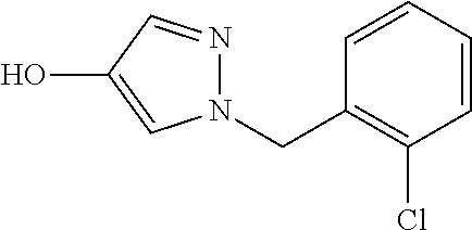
N1(CC2=C(Cl)C=CC=C2)N=CC(O)=C1
